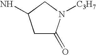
C1C(=O)N([C3H7])CC1N
